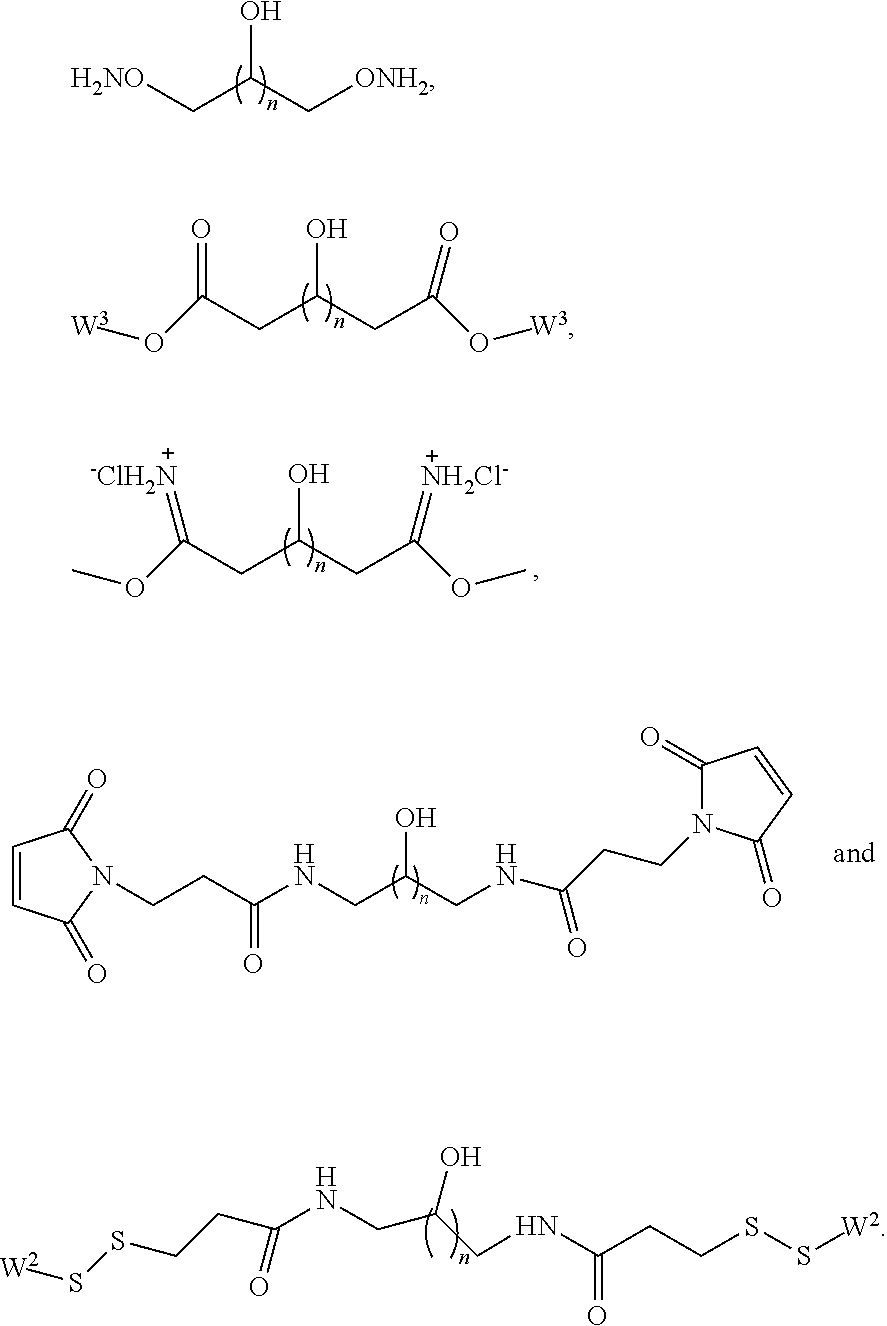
[H2NO]CC(C[ONH2])O.C(CC(CC(O[W3])=O)O)(O[W3])=O.C(CC(CC(OC)=[NH2Cl-])O)(OC)=[-ClH2N].C(C(CNC(CCN1C(=O)C=CC1=O)=O)O)NC(CCN1C(=O)C=CC1=O)=O.N(C(CCSS[W2])=O)CC(CNC(CCSS[W2])=O)O
